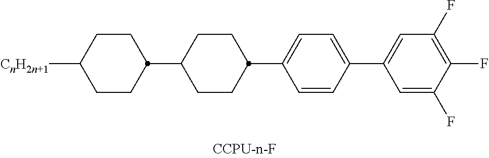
[CnH2n+1]C1CCC(C2CCC(C3=CC=C(C4=CC(F)=C(F)C(F)=C4)C=C3)CC2)CC1
